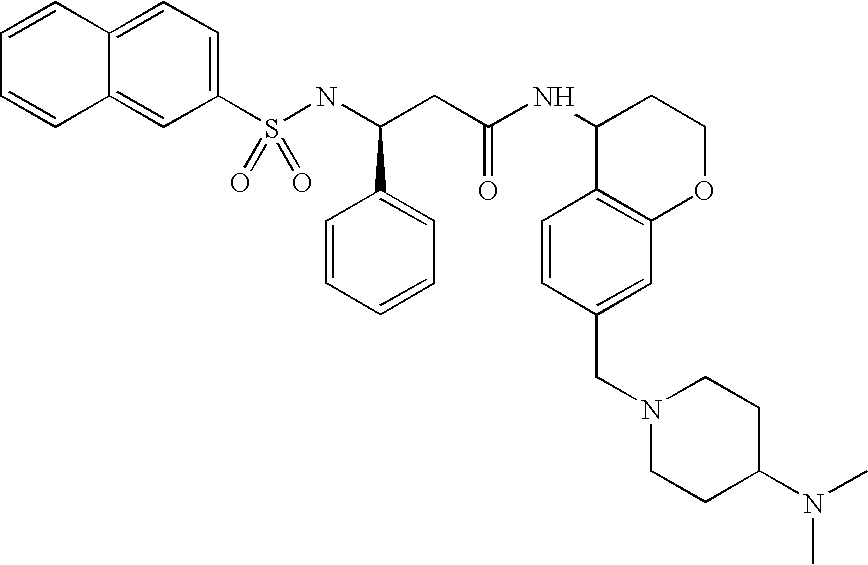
C12=CC(S(NC(CC(NC3C4=C(OCC3)C=C(CN3CCC(N(C)C)CC3)C=C4)=O)C3=CC=CC=C3)(=O)=O)=CC=C1C=CC=C2
